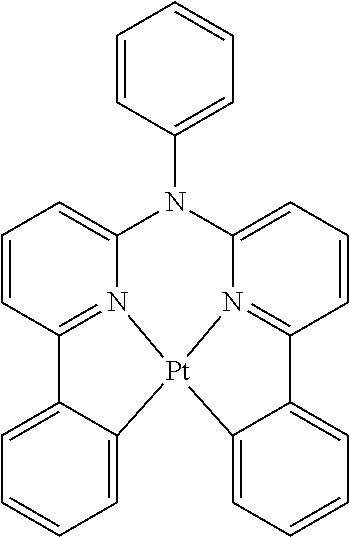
C12=N3C(=CC=C1)N(C1=CC=CC=C1)C1=CC=CC4=N1[Pt]3(C1=CC=CC=C21)C1=CC=CC=C41
